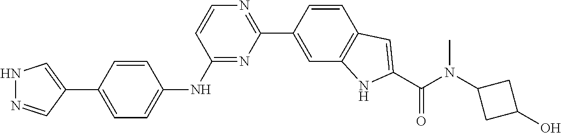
N1N=CC(C2=CC=C(NC3=NC(C4=CC5=C(C=C4)C=C(C(N(C)C4CC(O)C4)=O)N5)=NC=C3)C=C2)=C1
